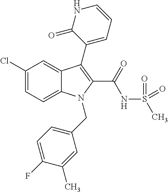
C1(Cl)=CC=C2C(=C1)C(C1=CC=CNC1=O)=C(C(NS(C)(=O)=O)=O)N2CC1=CC=C(F)C(C)=C1
